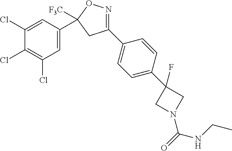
C1(Cl)=CC(C2([F3C])ON=C(C3=CC=C(C4(F)CN(C(NCC)=O)C4)C=C3)C2)=CC(Cl)=C1Cl
